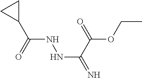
C(NNC(C(=O)OCC)=N)(=O)C1CC1
